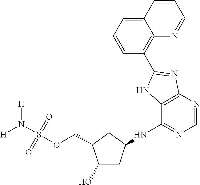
C1(O)CC(NC2=NC=NC3=C2NC(C2=C4C(=CC=C2)C=CC=N4)=N3)CC1COS(N([H])[H])(=O)=O
